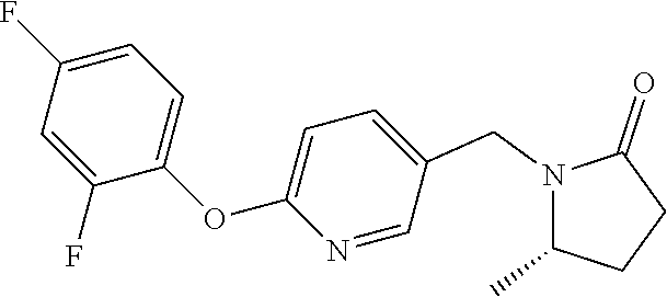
N1(CC2=CC=C(OC3=CC=C(F)C=C3F)N=C2)C(C)CCC1=O
